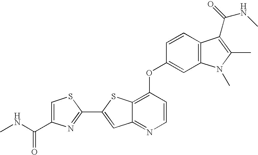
N(C(=O)C1=CSC(C2=CC3=NC=CC(OC4=CC5=C(C=C4)C(C(NC)=O)=C(C)N5C)=C3S2)=N1)C
